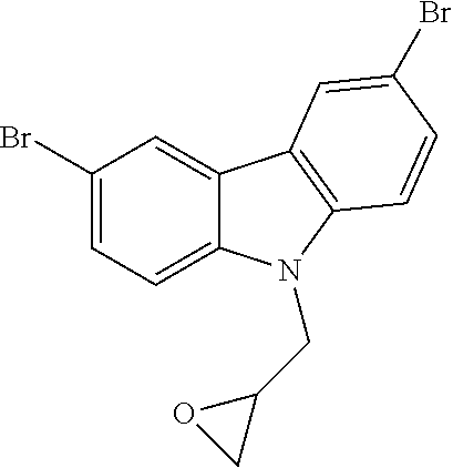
C1(Br)=CC=C2C(=C1)C1=C(N2CC2OC2)C=CC(Br)=C1
